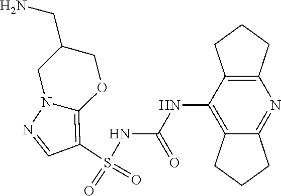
S(NC(NC1=C2C(=NC3=C1CCC3)CCC2)=O)(C1=C2N(N=C1)CC(CN)CO2)(=O)=O
